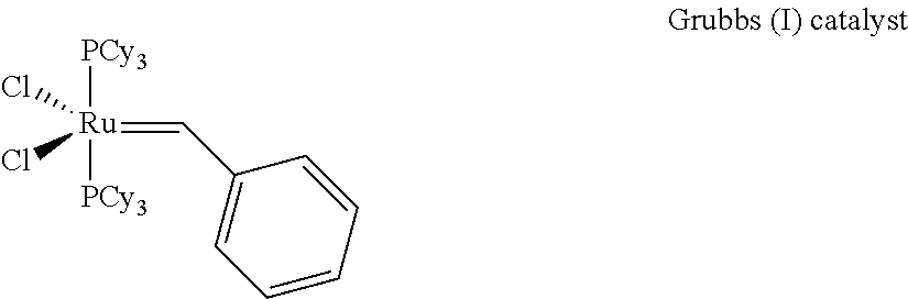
[PCy3][Ru]([PCy3])(Cl)(Cl)=CC1=CC=CC=C1
